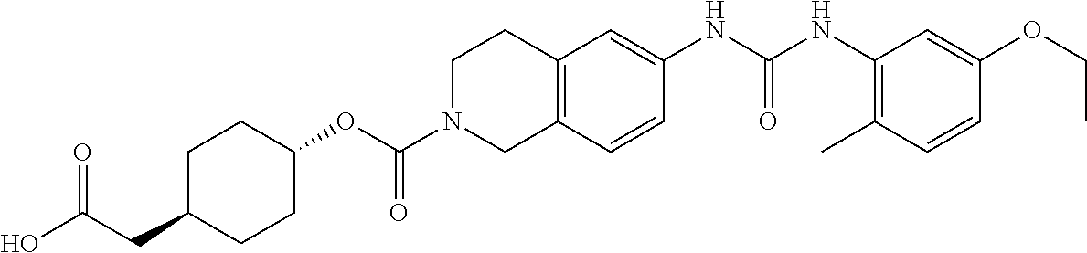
C1C(CC(O)=O)CCC(OC(N2CC3=C(CC2)C=C(NC(NC2=C(C)C=CC(OCC)=C2)=O)C=C3)=O)C1
